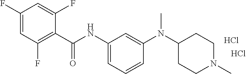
C1(F)=CC(F)=C(C(NC2=CC=CC(N(C3CCN(C)CC3)C)=C2)=O)C(F)=C1.Cl.Cl
